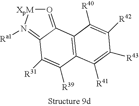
O1=C2C(=N([Ra1])[XpM]1)C([R31])=C([R39])C1=C2C([R40])=C([R42])C([R43])=C1[R41]
